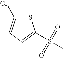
S1C(Cl)=CC=C1S(C)(=O)=O
